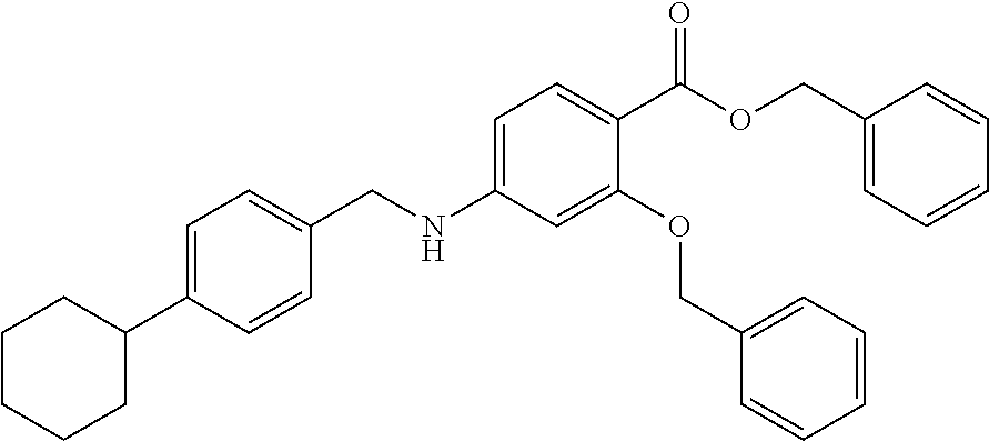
C1=C(NCC2=CC=C(C3CCCCC3)C=C2)C=C(OCC2=CC=CC=C2)C(C(OCC2=CC=CC=C2)=O)=C1
